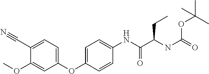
C1(OC)=CC(OC2=CC=C(NC(C(NC(=O)OC(C)(C)C)CC)=O)C=C2)=CC=C1C#N
